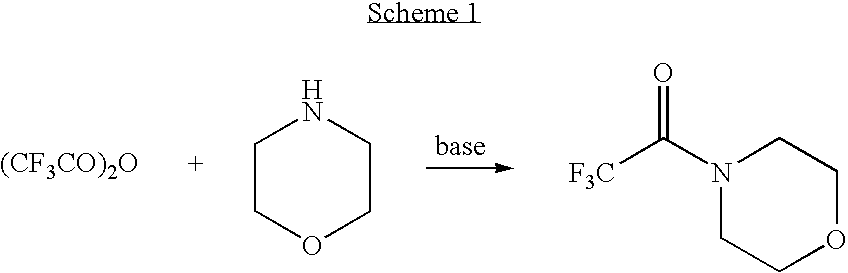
[(CF3CO)2O].C1COCCN1.N1(C([F3C])=O)CCOCC1
